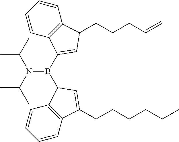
C1=CC=CC2=C1C(CCCC=C)C=C2B(C1C2=C(C=CC=C2)C(CCCCCC)=C1)N(C(C)C)C(C)C
